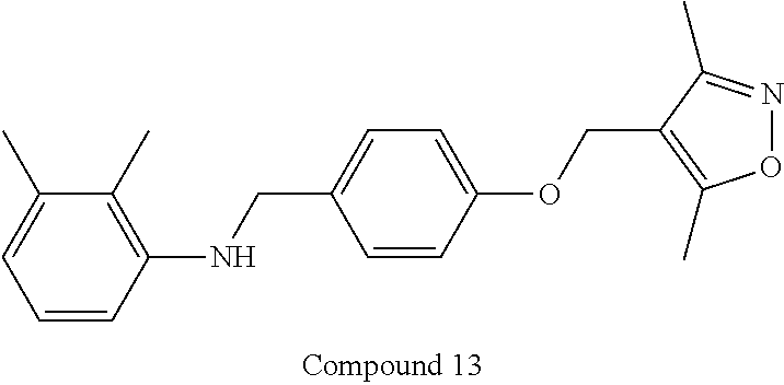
C1=CC(NCC2=CC=C(OCC3=C(C)ON=C3C)C=C2)=C(C)C(C)=C1
